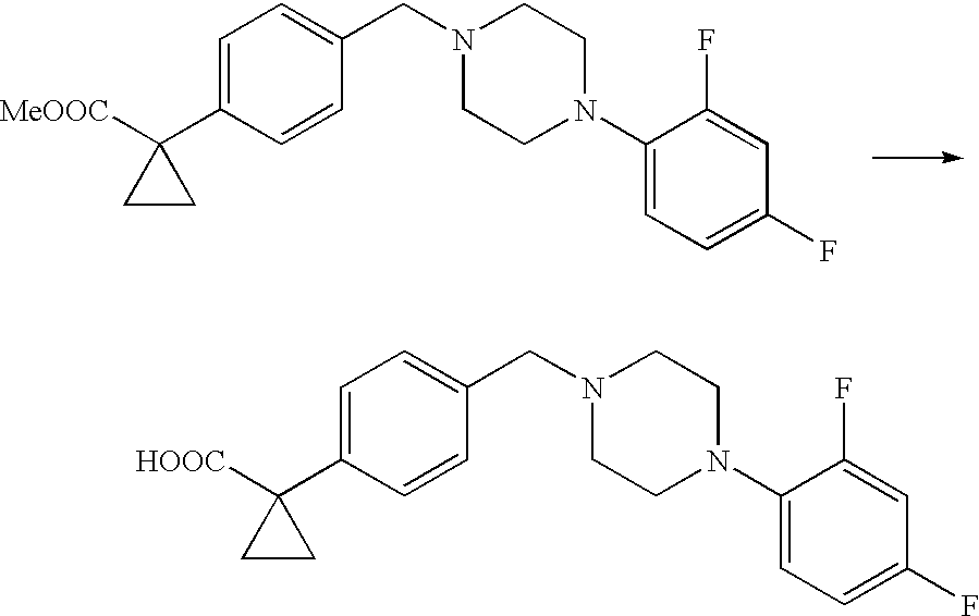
C1=C(C2([HOOC])CC2)C=CC(CN2CCN(C3=CC=C(F)C=C3F)CC2)=C1.C1=C(C2([MeOOC])CC2)C=CC(CN2CCN(C3=CC=C(F)C=C3F)CC2)=C1
